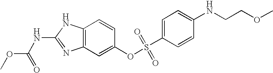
C12=C(C=C(OS(C3=CC=C(NCCOC)C=C3)(=O)=O)C=C1)N=C(NC(OC)=O)N2
